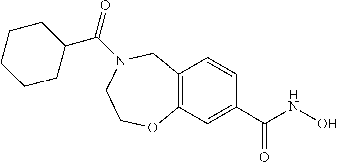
C12=C(C=C(C(NO)=O)C=C1)OCCN(C(=O)C1CCCCC1)C2
